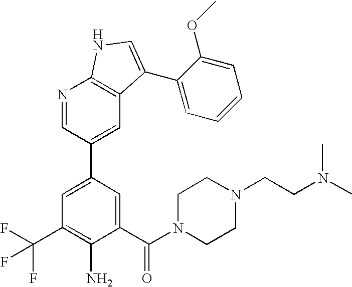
C1(C(N2CCN(CCN(C)C)CC2)=O)=CC(C2=CC3=C(N=C2)NC=C3C2=CC=CC=C2OC)=CC(C(F)(F)F)=C1N
